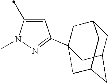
C1(C)=CC(C23CC4CC(CC(C2)C4)C3)=NN1C
